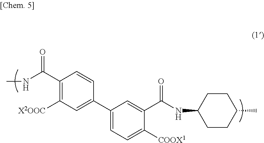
CNC(C1=C([X2OOC])C=C(C2=CC=C([COOX1])C(C(NC3CCC(C)CC3)=O)=C2)C=C1)=O
